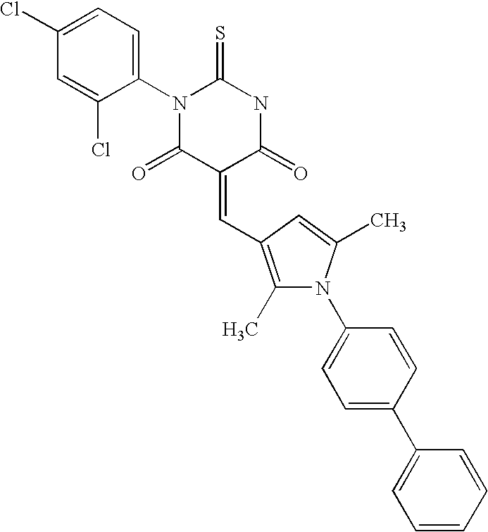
S=C1N(C2=CC=C(Cl)C=C2Cl)C(=O)C(=CC2=C(C)N(C3=CC=C(C4=CC=CC=C4)C=C3)C(C)=C2)C(=O)N1
